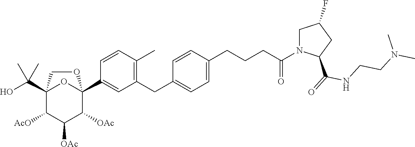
C12(C(O)(C)C)C([AcO])C([OAc])C([OAc])C(C3=CC(CC4=CC=C(CCCC(N5CC(F)CC5C(=O)NCCN(C)C)=O)C=C4)=C(C)C=C3)(O1)OC2
